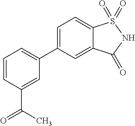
C1(C2=CC=C3C(=C2)C(=O)NS3(=O)=O)=CC=CC(C(C)=O)=C1
